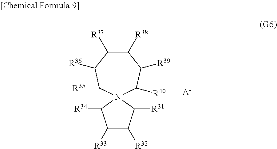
C1([R33])C([R32])C([R31])N2(C1[R34])C([R40])C([R39])C([R38])C([R37])C([R36])C2[R35].[A-]
